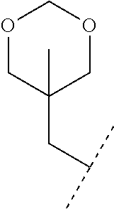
C1(CC(C)C)(C)COCOC1
